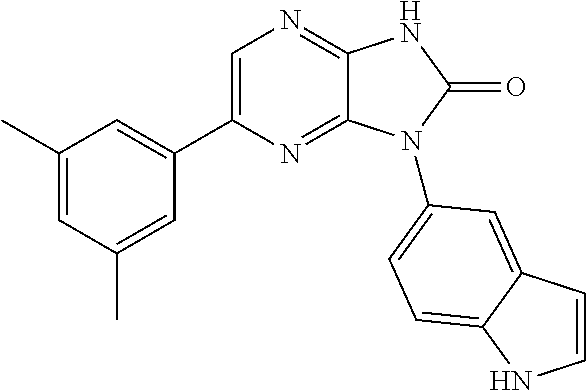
C1(C)=CC(C)=CC(C2=CN=C3C(=N2)N(C2=CC=C4C(=C2)C=CN4)C(=O)N3)=C1
